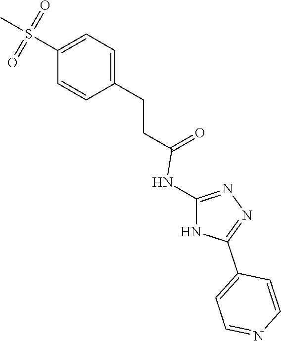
C1=C(CCC(=O)NC2=NN=C(C3=CC=NC=C3)N2)C=CC(S(=O)(=O)C)=C1
